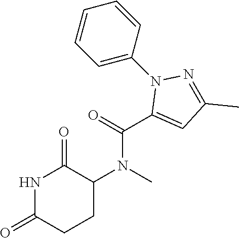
N1C(=O)CCC(N(C)C(=O)C2=CC(C)=NN2C2=CC=CC=C2)C1=O
